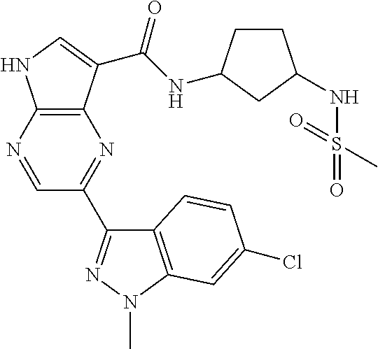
C12=C(N=CC(C3=NN(C)C4=C3C=CC(Cl)=C4)=N1)NC=C2C(NC1CCC(NS(C)(=O)=O)C1)=O
